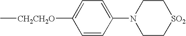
C[CH2CH2O]C1=CC=C(N2CC[SO2]CC2)C=C1
